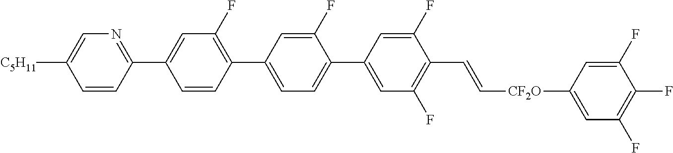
C1(F)=C(C2=CC=C(C3=CC(F)=C(C=C[CF2O]C4=CC(F)=C(F)C(F)=C4)C(F)=C3)C(F)=C2)C=CC(C2=NC=C([C5H11])C=C2)=C1
